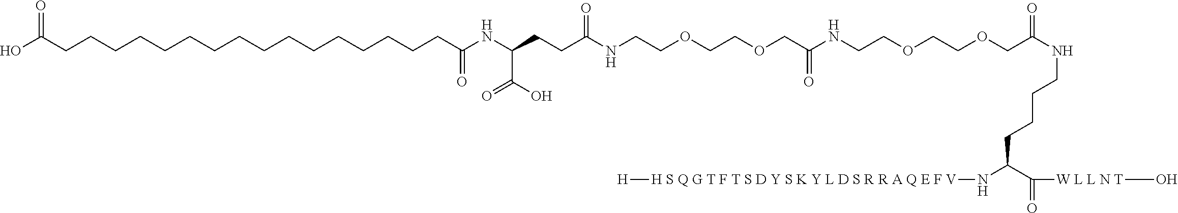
O(CCOCCNC(COCCOCCNC(CCC(NC(CCCCCCCCCCCCCCCCC(O)=O)=O)C(O)=O)=O)=O)CC(NCCCCC(N[H S Q G T F T S D Y S K Y L D S R R A Q E F V][H])C(=O)[W L L N T]O)=O
